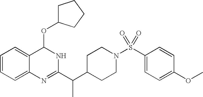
C1=CC=C2C(=C1)C(OC1CCCC1)NC(C(C1CCN(S(C3=CC=C(OC)C=C3)(=O)=O)CC1)C)=N2
